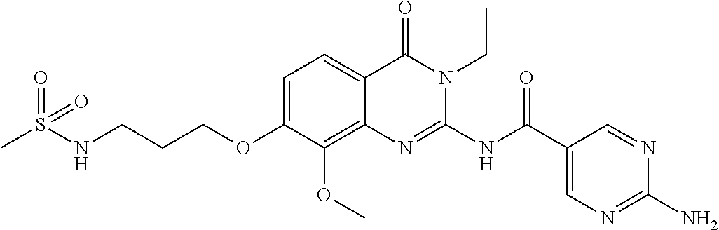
C1=C(OCCCNS(=O)(C)=O)C(OC)=C2C(=C1)C(=O)N(CC)C(NC(C1=CN=C(N)N=C1)=O)=N2
